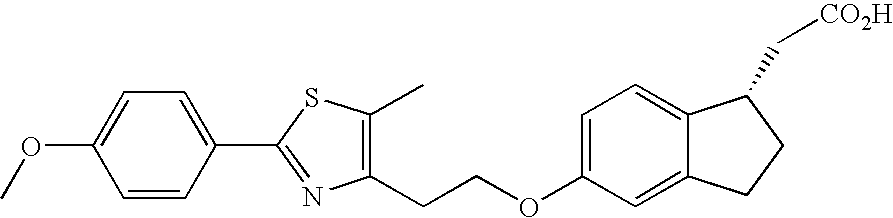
C1(CCOC2=CC=C3C(=C2)CCC3C[CO2H])=C(C)SC(C2=CC=C(OC)C=C2)=N1
